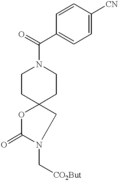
C1=CC([CN])=CC=C1C(=O)N1CCC2(CC1)OC(=O)N(C[CO2But])C2
